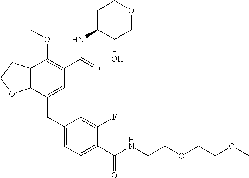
C12=C(CCO1)C(OC)=C(C(NC1C(O)COCC1)=O)C=C2CC1=CC=C(C(NCCOCCOC)=O)C(F)=C1
